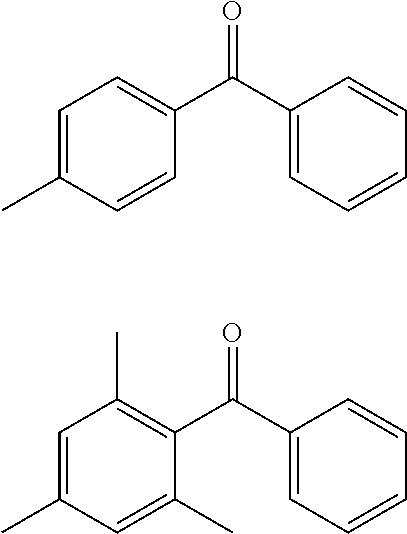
O=C(C1=CC=CC=C1)C1=CC=C(C)C=C1.O=C(C1=CC=CC=C1)C1=C(C)C=C(C)C=C1C
